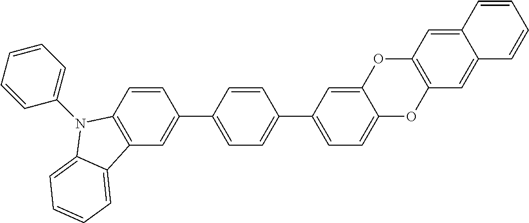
C1(C2=CC=C3OC4=C(OC3=C2)C=C2C(=C4)C=CC=C2)=CC=C(C2=CC3=C(C=C2)N(C2=CC=CC=C2)C2=CC=CC=C32)C=C1
